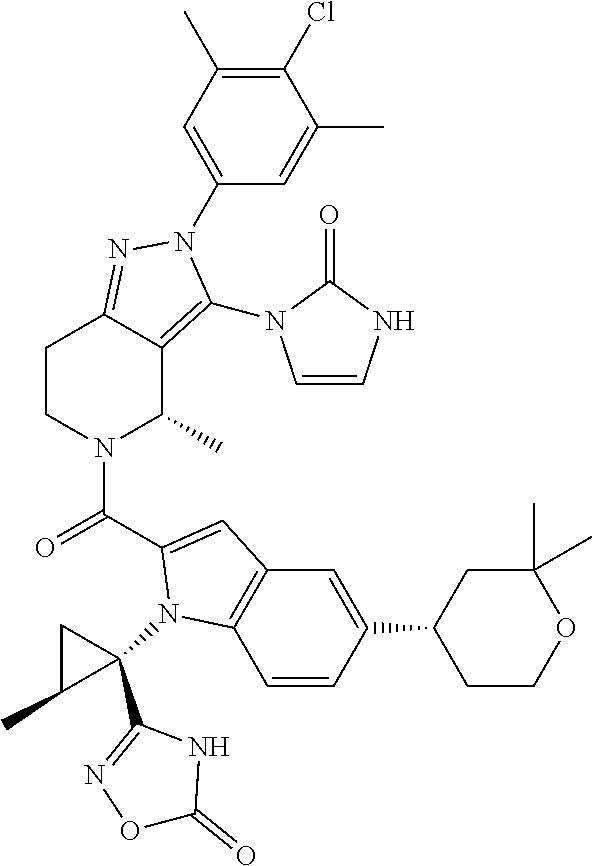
C1(Cl)=C(C)C=C(N2C(N3C=CNC3=O)=C3C(C)N(C(=O)C4=CC5=C(C=CC(C6CCOC(C)(C)C6)=C5)N4C4(C5=NOC(=O)N5)CC4C)CCC3=N2)C=C1C
